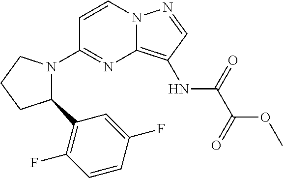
C1=CN2C(=C(NC(C(=O)OC)=O)C=N2)N=C1N1C(C2=C(F)C=CC(F)=C2)CCC1
